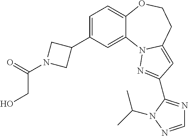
C1=C(C2CN(C(CO)=O)C2)C=C2C(=C1)OCCC1=CC(C3=NC=NN3C(C)C)=NN21
